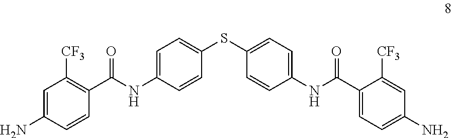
C1=C(N)C=CC(C(NC2=CC=C(SC3=CC=C(NC(C4=CC=C(N)C=C4[CF3])=O)C=C3)C=C2)=O)=C1[CF3]
